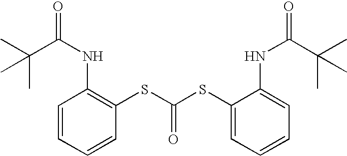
C(C(NC1=C(SC(=O)SC2=CC=CC=C2NC(C(C)(C)C)=O)C=CC=C1)=O)(C)(C)C
